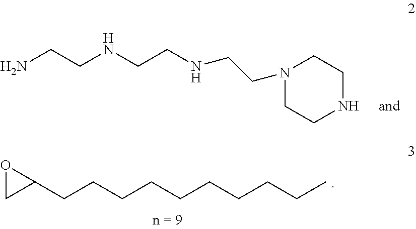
NCCNCCNCCN1CCNCC1.O1CC1CCCCCCCCCC
